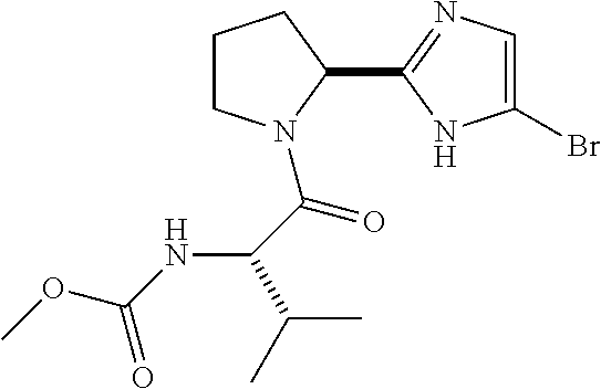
C1CN(C(C(C(C)C)NC(OC)=O)=O)C(C2=NC=C(Br)N2)C1
